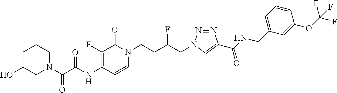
N(C1=C(F)C(=O)N(CCC(CN2N=NC(C(NCC3=CC=CC(OC(F)(F)F)=C3)=O)=C2)F)C=C1)C(=O)C(=O)N1CCCC(O)C1
